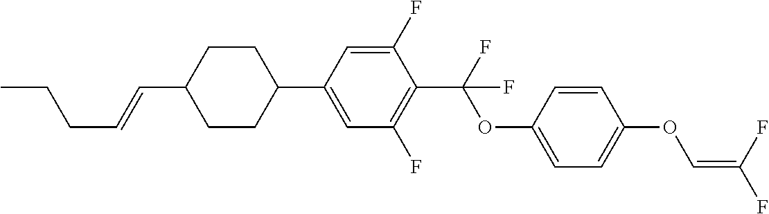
C1CC(C2=CC(F)=C(C(F)(OC3=CC=C(OC=C(F)F)C=C3)F)C(F)=C2)CCC1C=CCCC
